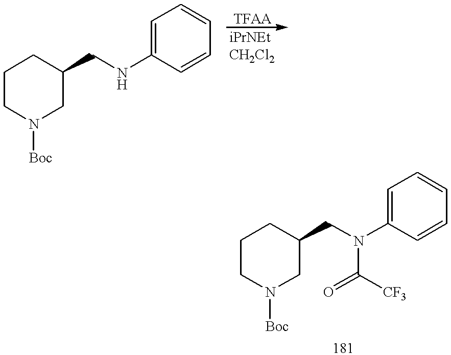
C1CN([Boc])CC(CNC2=CC=CC=C2)C1.C1CN([Boc])CC(CN(C2=CC=CC=C2)C(=O)[CF3])C1
